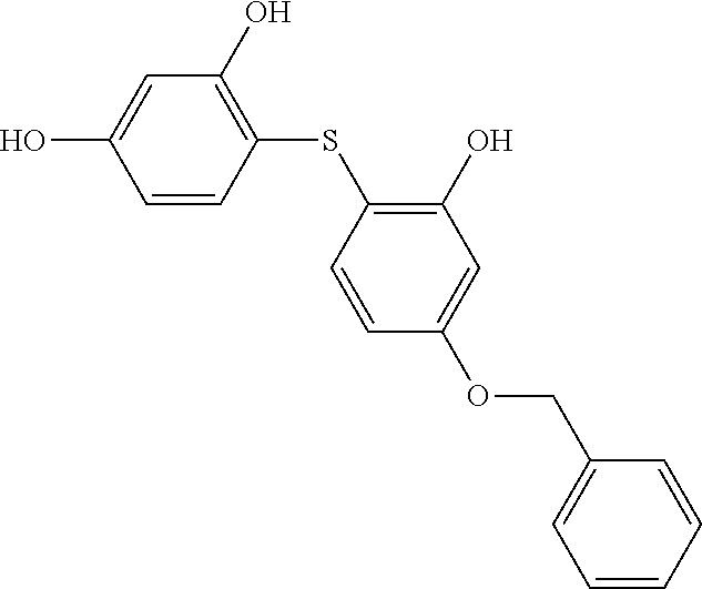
C1=CC(SC2=C(O)C=C(OCC3=CC=CC=C3)C=C2)=C(O)C=C1O
